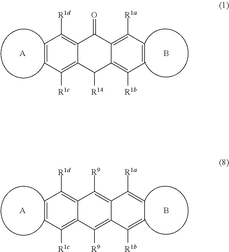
C1=CC([R1c])=C2C(=C1[R1d])C(=O)C1=C([R1a])C=CC([R1b])=C1C2[R14].[A].B.C1=CC([R1c])=C2C(=C1[R1d])C([R9])=C1C(=C2[R9])C([R1b])=CC=C1[R1a].[A].B
